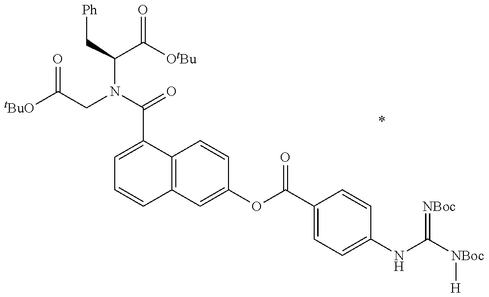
[tBuO]C(CN(C(=O)C1=CC=CC2=C1C=CC(OC(C1=CC=C(NC([NBoc][H])=[NBoc])C=C1)=O)=C2)C(C[Ph])C([OtBu])=O)=O
